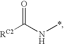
[RC2]C(N*)=O
